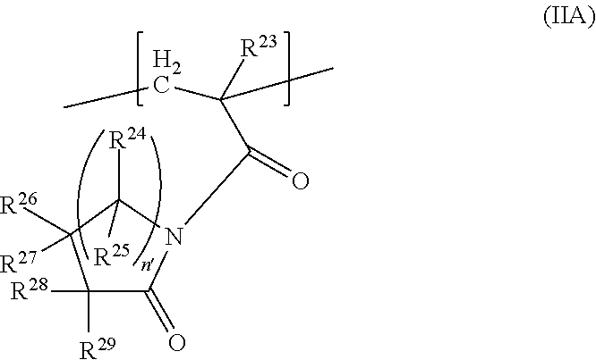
C1([R28])([R29])C(=O)N(C(=O)C([R23])(CC)C)C([R24])([R25])C1([R26])[R27]
